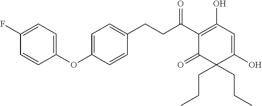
C(C(C1=C(O)C=C(O)C(CCC)(CCC)C1=O)=O)CC1=CC=C(OC2=CC=C(F)C=C2)C=C1
